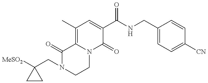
C1([MeSO2])(CN2CCN3C(=C(C)C=C(C(NCC4=CC=C([CN])C=C4)=O)C3=O)C2=O)CC1
